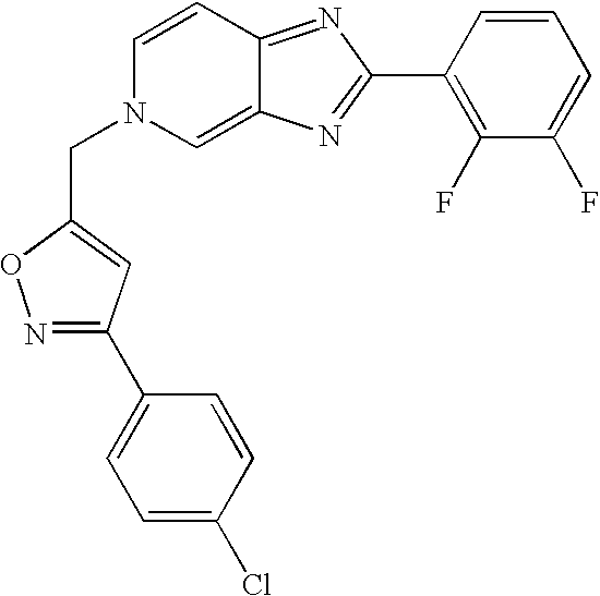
N1=C(C2=CC=C(Cl)C=C2)C=C(CN2C=C3C(=NC(C4=C(F)C(F)=CC=C4)=N3)C=C2)O1
